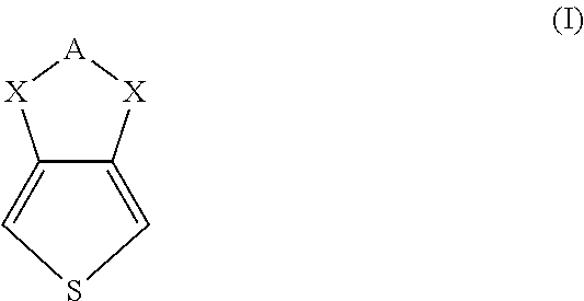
C12=CSC=C1[X][A][X]2
